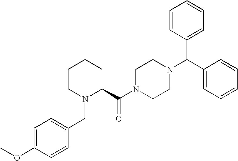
N1(CC2=CC=C(OC)C=C2)C(C(N2CCN(C(C3=CC=CC=C3)C3=CC=CC=C3)CC2)=O)CCCC1
